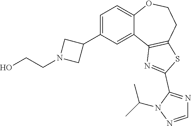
C1(C2CN(CCO)C2)=CC=C2C(=C1)C1=C(CCO2)SC(C2=NC=NN2C(C)C)=N1
